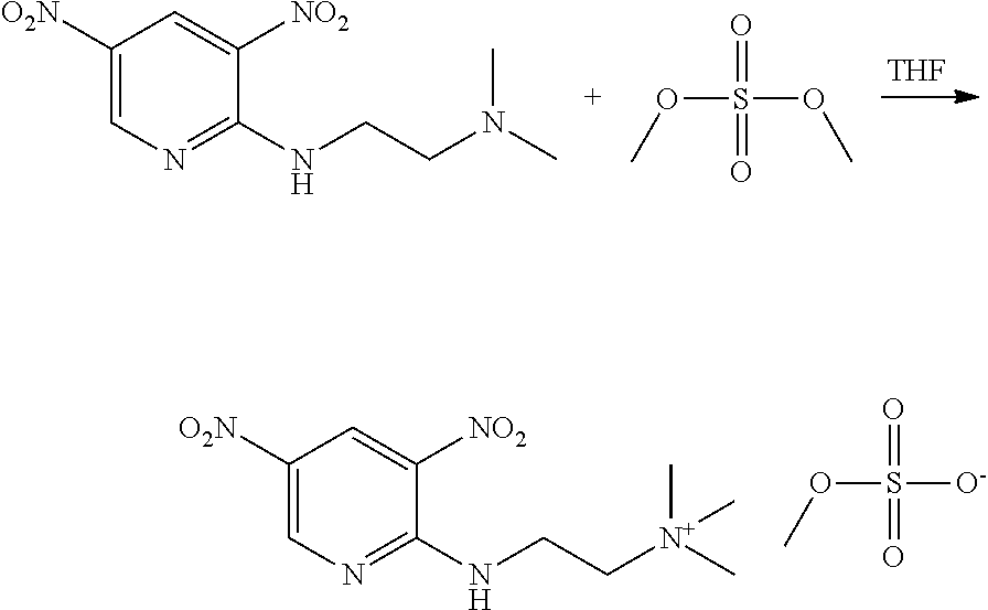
[THF].C1([O2N])=CN=C(NCCN(C)C)C([NO2])=C1.O(S(=O)(=O)OC)C.C1([O2N])=CN=C(NCC[N+](C)(C)C)C([NO2])=C1.O(S(=O)(=O)[O-])C
